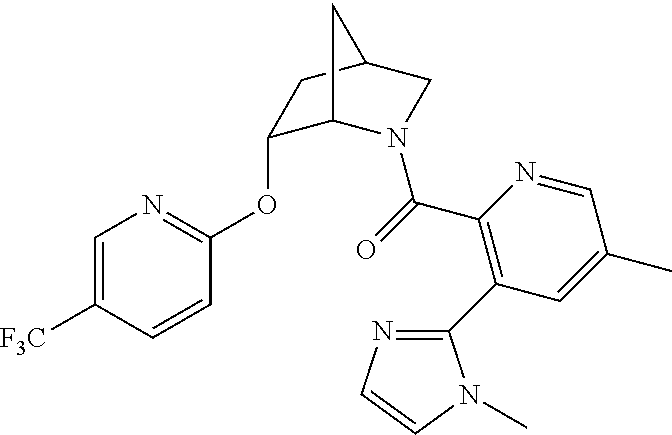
C1=C([F3C])C=CC(OC2C3N(C(=O)C4=C(C5=NC=CN5C)C=C(C)C=N4)CC(C2)C3)=N1
